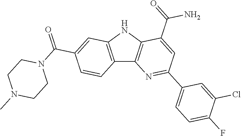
C12=C(NC3=C1N=C(C1=CC=C(F)C(Cl)=C1)C=C3C(=O)N)C=C(C(N1CCN(C)CC1)=O)C=C2
